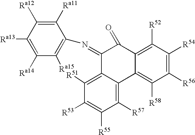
C1([Ra13])=C([Ra14])C([Ra15])=C(N=C2C3=C([R51])C([R53])=C([R55])C([R57])=C3C3=C([R58])C([R56])=C([R54])C([R52])=C3C2=O)C([Ra11])=C1[Ra12]
